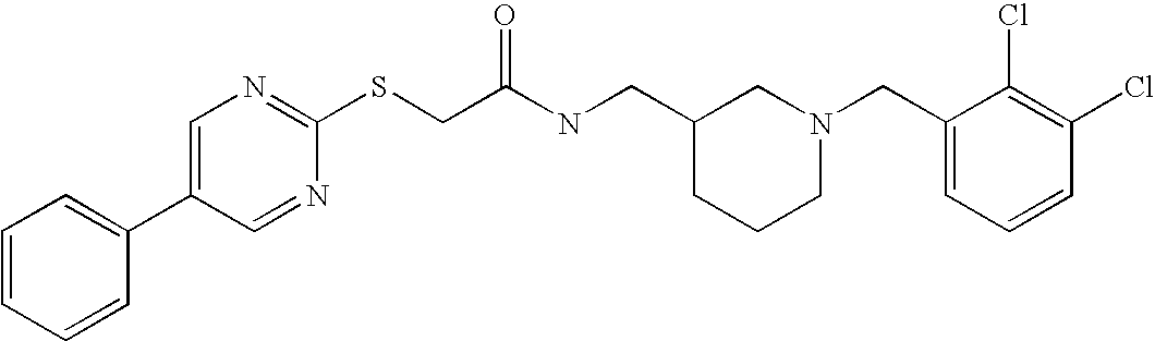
C1=CC=CC(C2=CN=C(SCC(NCC3CCCN(CC4=CC=CC(Cl)=C4Cl)C3)=O)N=C2)=C1
